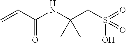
C=CC(NC(CS(=O)(=O)O)(C)C)=O
